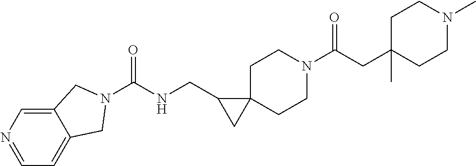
O=C(CC1(C)CCN(C)CC1)N1CCC2(CC1)C(CNC(=O)N1CC3=CC=NC=C3C1)C2
